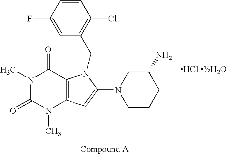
C12=C(C=C(N3CCCC(N)C3)N1CC1=C(Cl)C=CC(F)=C1)N(C)C(=O)N(C)C2=O
